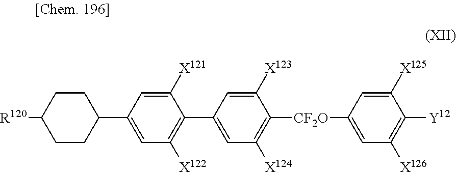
C1(C2=C([X122])C=C(C3CCC([R120])CC3)C=C2[X121])=CC([X124])=C([CF2O]C2=CC([X126])=C([Y12])C([X125])=C2)C([X123])=C1
